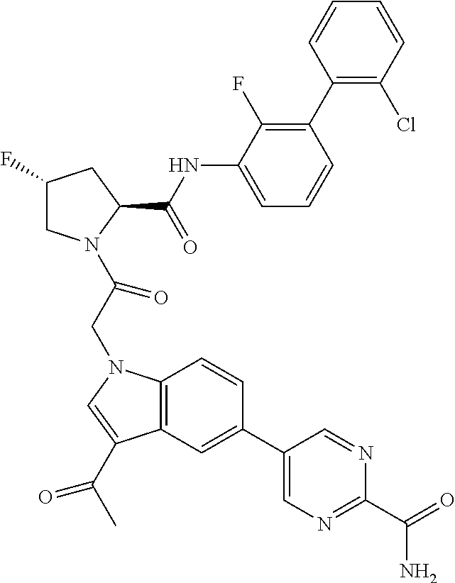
C1(F)CN(C(CN2C3=C(C(C(C)=O)=C2)C=C(C2=CN=C(C(=O)N)N=C2)C=C3)=O)C(C(NC2=CC=CC(C3=C(Cl)C=CC=C3)=C2F)=O)C1
